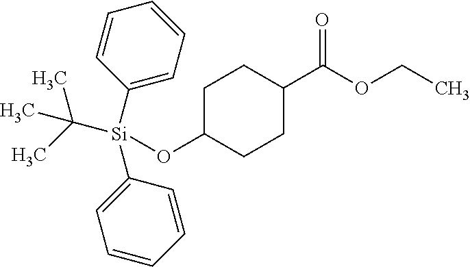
C1([Si](C2=CC=CC=C2)(OC2CCC(C(OCC)=O)CC2)C(C)(C)C)=CC=CC=C1
